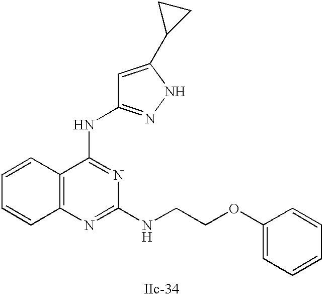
C12=C(N=C(NCCOC3=CC=CC=C3)N=C1NC1=NNC(C3CC3)=C1)C=CC=C2
